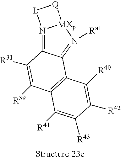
N12=C3C(=N([Ra1])[MXp]1[Q][L]2)C1=C(C([R39])=C3[R31])C([R41])=C([R43])C([R42])=C1[R40]
